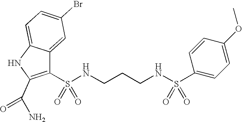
C1(Br)=CC=C2C(=C1)C(S(NCCCNS(=O)(=O)C1=CC=C(OC)C=C1)(=O)=O)=C(C(N)=O)N2
